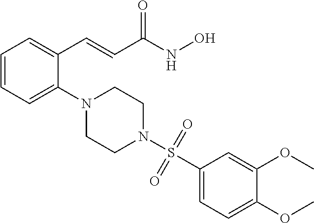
C1=CC=C(N2CCN(S(C3=CC=C(OC)C(OC)=C3)(=O)=O)CC2)C(C=CC(NO)=O)=C1
